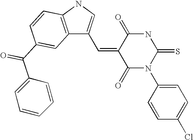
C(=C1C(=O)N(C2=CC=C(Cl)C=C2)C(=S)NC1=O)C1=CNC2=C1C=C(C(C1=CC=CC=C1)=O)C=C2
